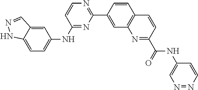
C1(NC(C2=NC3=C(C=C2)C=CC(C2=NC=CC(NC4=CC=C5C(=C4)C=NN5)=N2)=C3)=O)=CN=NC=C1
